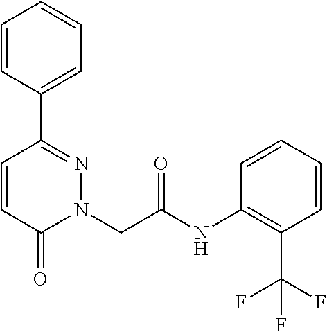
C1=CC(C2=NN(CC(NC3=C(C(F)(F)F)C=CC=C3)=O)C(=O)C=C2)=CC=C1
